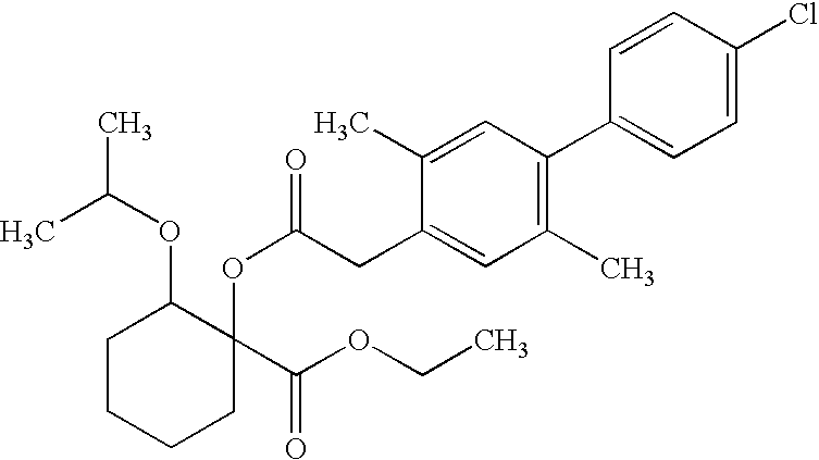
C1CCCC(OC(=O)CC2=CC(C)=C(C3=CC=C(Cl)C=C3)C=C2C)(C(OCC)=O)C1OC(C)C
